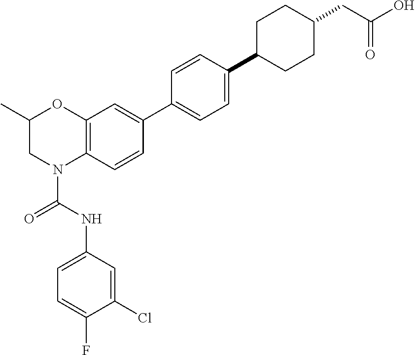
C1=C(NC(=O)N2C3=C(OC(C)C2)C=C(C2=CC=C(C4CCC(CC(O)=O)CC4)C=C2)C=C3)C=C(Cl)C(F)=C1
